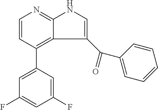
C1=CC(C2=CC(F)=CC(F)=C2)=C2C(C(=O)C3=CC=CC=C3)=CNC2=N1
